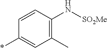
C1(N[SO2Me])=C(C)C=C(*)C=C1
